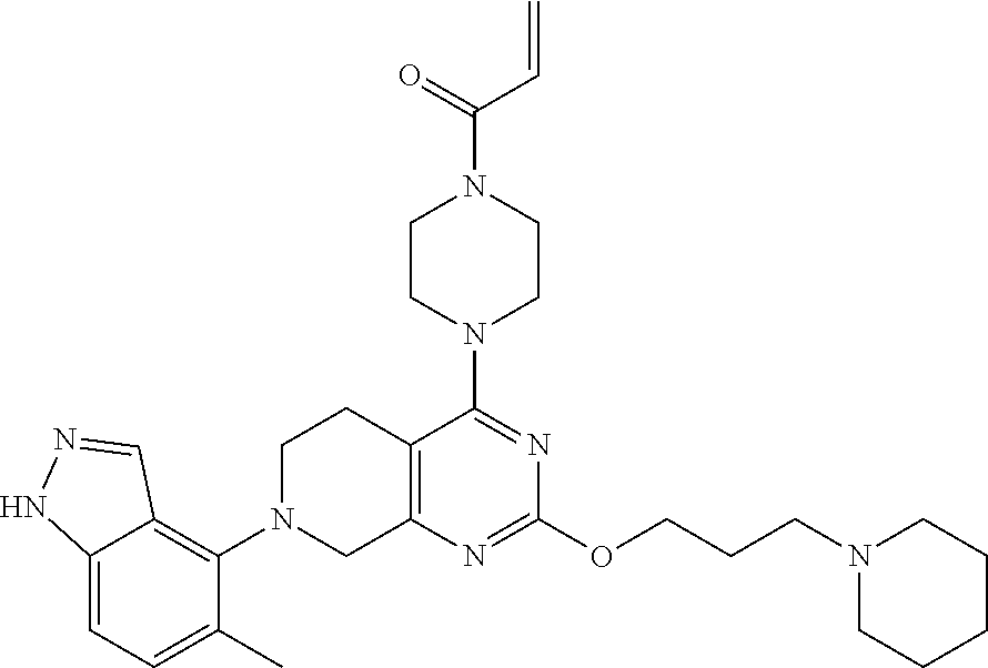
C1CN(C2=NC(OCCCN3CCCCC3)=NC3=C2CCN(C2=C4C(=CC=C2C)NN=C4)C3)CCN1C(=O)C=C
